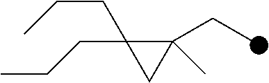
C1(CC)(C)C(CCC)(CCC)C1
